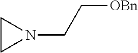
N1(CC[OBn])CC1
